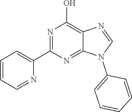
C1(C2=NC(O)=C3C(=N2)N(C2=CC=CC=C2)C=N3)=CC=CC=N1
